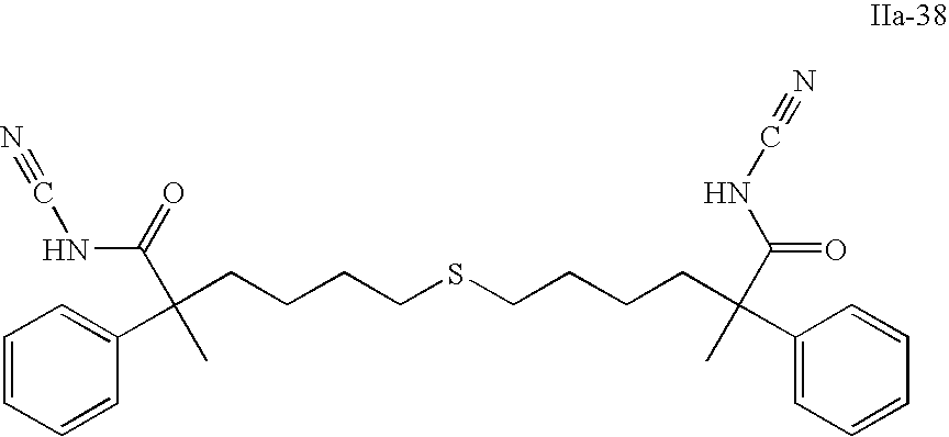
C(CCCSCCCCC(C)(C(=O)NC#N)C1=CC=CC=C1)C(C)(C(=O)NC#N)C1=CC=CC=C1
